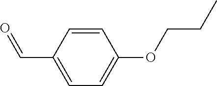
O=CC1=CC=C(OCCC)C=C1
